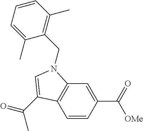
C1=CC(C(=O)[OMe])=CC2=C1C(C(=O)C)=CN2CC1=C(C)C=CC=C1C
